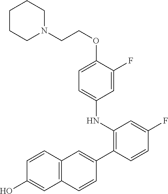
C1=CC(C2=CC3=C(C=C2)C=C(O)C=C3)=C(NC2=CC=C(OCCN3CCCCC3)C(F)=C2)C=C1F
